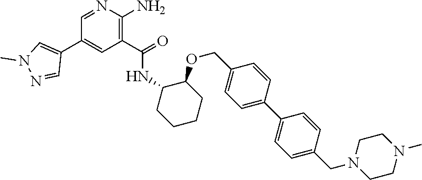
C1=NC(N)=C(C(NC2CCCCC2OCC2=CC=C(C3=CC=C(CN4CCN(C)CC4)C=C3)C=C2)=O)C=C1C1=CN(C)N=C1
